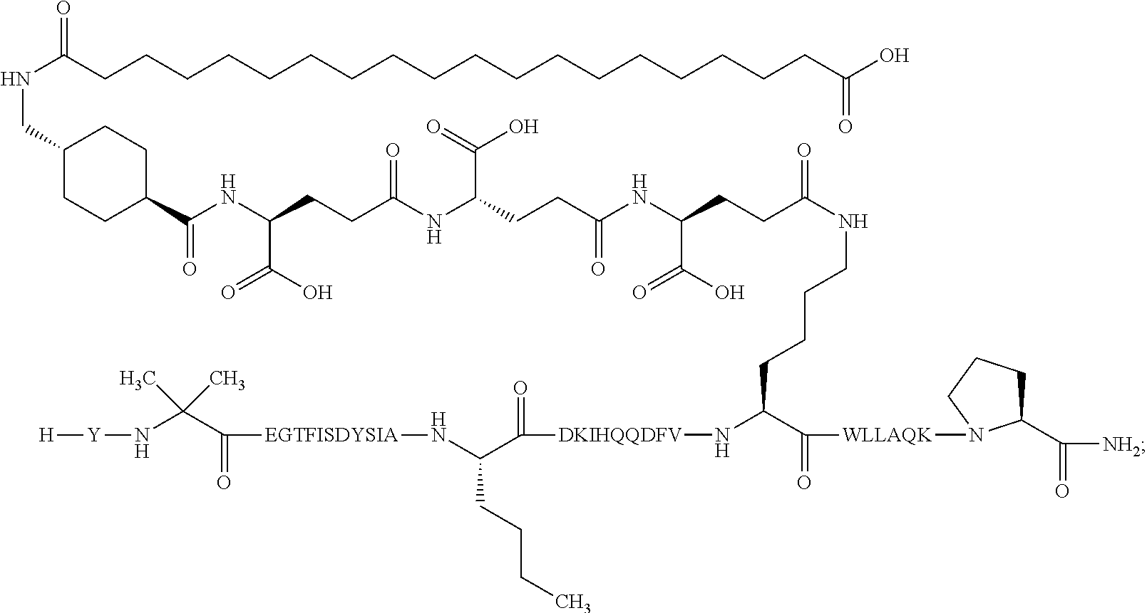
C(CCC(NC(CCC(NC(CCC(=O)NCCCCC(C(=O)[WLLAQK]N1C(C(=O)[NH2])CCC1)N[DKIHQQDFV]C(C(CCCC)N[EGTFISDYSIA]C(=O)C(C)(N[Y][H])C)=O)C(=O)O)=O)C(O)=O)=O)(C(=O)O)NC(C1CCC(CNC(CCCCCCCCCCCCCCCCCCC(O)=O)=O)CC1)=O
